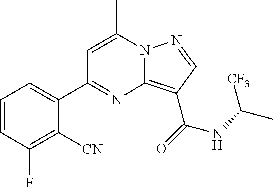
C1=C(C)N2C(=C(C(=O)NC(C)[CF3])C=N2)N=C1C1=CC=CC(F)=C1[CN]
